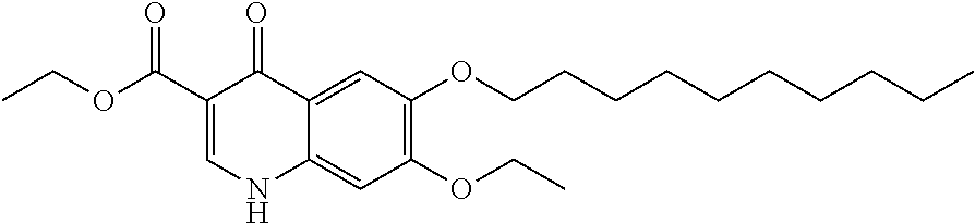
C1(C(OCC)=O)=CNC2=CC(OCC)=C(OCCCCCCCCCC)C=C2C1=O
